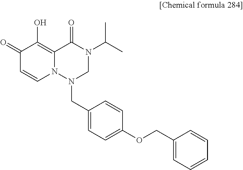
C(N1CN(C(C)C)C(=O)C2=C(O)C(=O)C=CN12)C1=CC=C(OCC2=CC=CC=C2)C=C1
